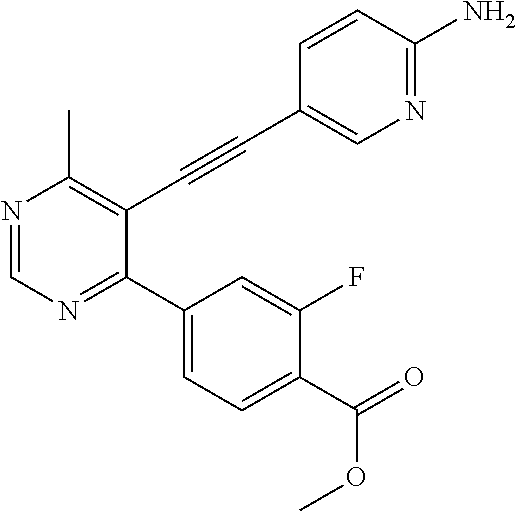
N1=CN=C(C2=CC=C(C(OC)=O)C(F)=C2)C(C#CC2=CN=C(N)C=C2)=C1C
